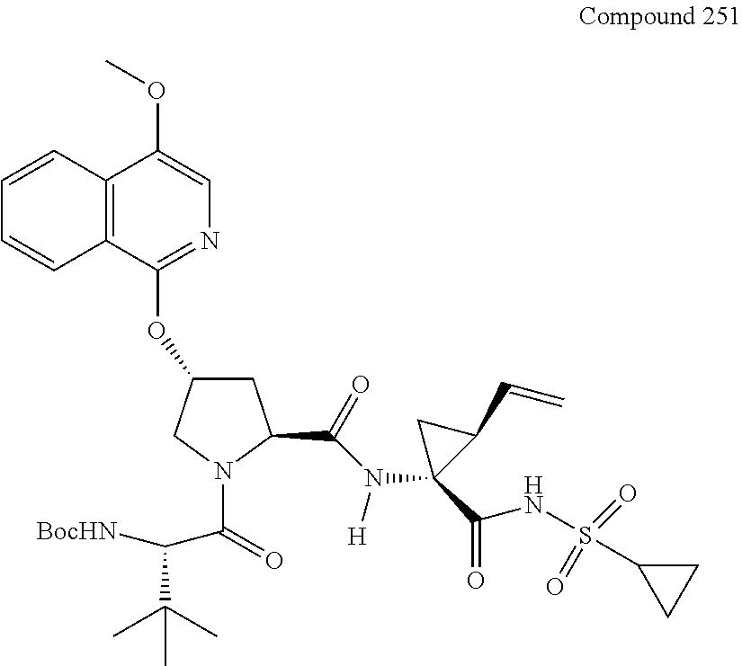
C1C(OC2=NC=C(OC)C3=C2C=CC=C3)CN(C(=O)C([BocHN])C(C)(C)C)C1C(N(C1(C(NS(=O)(=O)C2CC2)=O)C(C=C)C1)[H])=O
